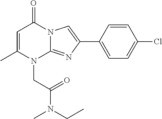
C1=C(C)N(CC(N(CC)C)=O)C2=NC(C3=CC=C(Cl)C=C3)=CN2C1=O
